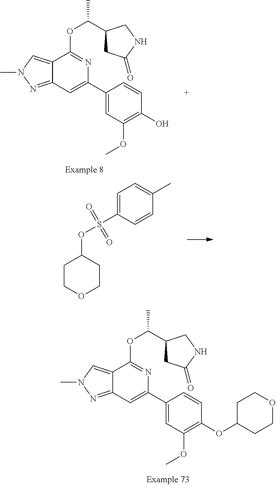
C12=CN(C)N=C1C=C(C1=CC(OC)=C(OC3CCOCC3)C=C1)N=C2OC(C1CC(=O)NC1)C.C12=CN(C)N=C1C=C(C1=CC(OC)=C(O)C=C1)N=C2OC(C1CC(=O)NC1)C.C1COCCC1OS(C1=CC=C(C)C=C1)(=O)=O
